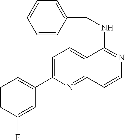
C12=CC=C(C3=CC=CC(F)=C3)N=C1C=CN=C2NCC1=CC=CC=C1
